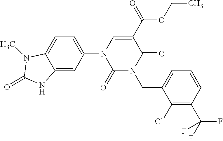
C1(=O)N(CC2=CC=CC(C(F)(F)F)=C2Cl)C(=O)C(C(=O)OCC)=CN1C1=CC=C2C(=C1)NC(=O)N2C
